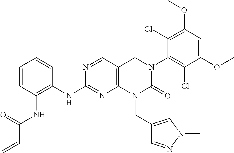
C1(NC2=C(NC(=O)C=C)C=CC=C2)=NC2=C(C=N1)CN(C1=C(Cl)C(OC)=CC(OC)=C1Cl)C(=O)N2CC1=CN(C)N=C1
